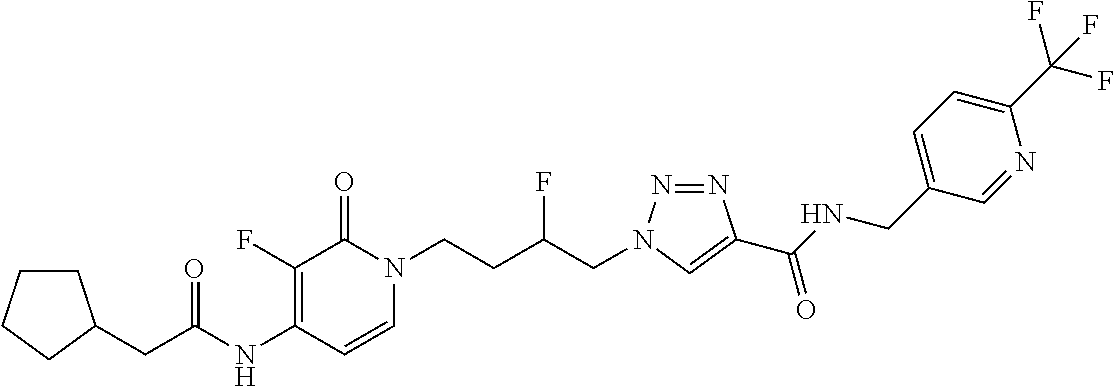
N(C1=C(F)C(=O)N(CCC(CN2N=NC(C(NCC3=CC=C(C(F)(F)F)N=C3)=O)=C2)F)C=C1)C(=O)CC1CCCC1
